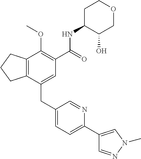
C12=C(CCC1)C(OC)=C(C(NC1C(O)COCC1)=O)C=C2CC1=CC=C(C2=CN(C)N=C2)N=C1
